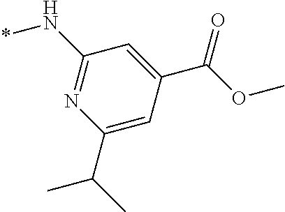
C1(N*)=NC(C(C)C)=CC(C(OC)=O)=C1
